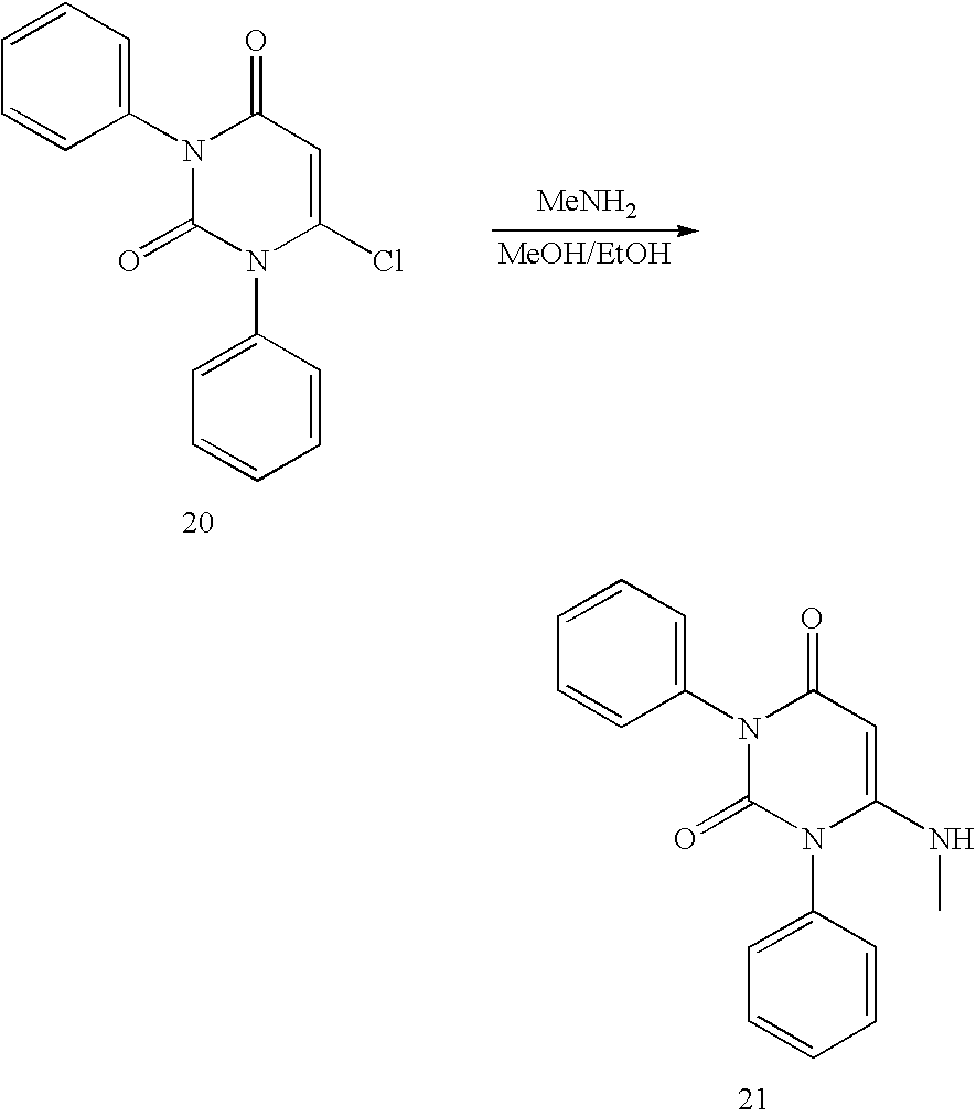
N1(C2=CC=CC=C2)C(NC)=CC(=O)N(C2=CC=CC=C2)C1=O.N1(C2=CC=CC=C2)C(Cl)=CC(=O)N(C2=CC=CC=C2)C1=O.[MeNH2]
